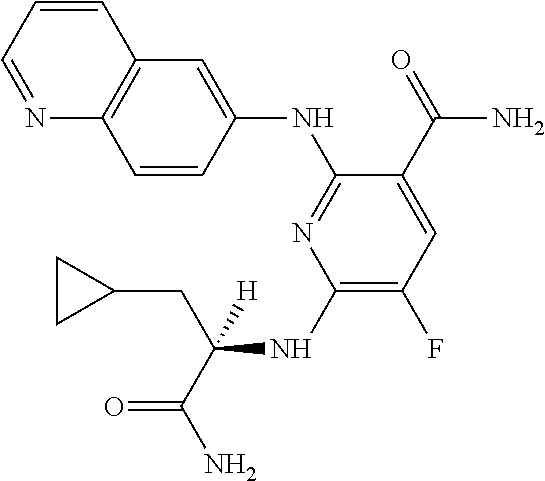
C1=CC=NC2=C1C=C(NC1=NC(NC(CC3CC3)(C(N)=O)[H])=C(F)C=C1C(N)=O)C=C2
